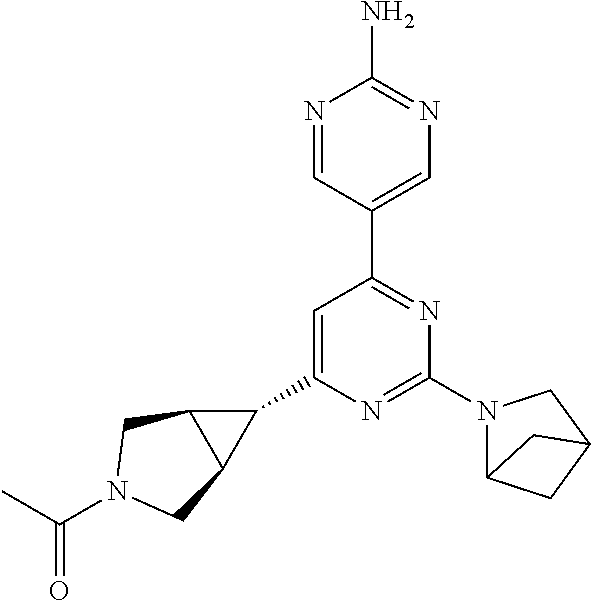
C1(C2=NC(N3C4CC(C3)C4)=NC(C3C4C3CN(C(=O)C)C4)=C2)=CN=C(N)N=C1
